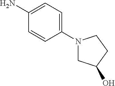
C1(N2CC(O)CC2)=CC=C(N)C=C1
